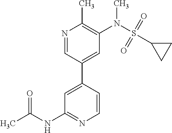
C1=C(C2=CC(N(S(C3CC3)(=O)=O)C)=C(C)N=C2)C=CN=C1NC(C)=O
